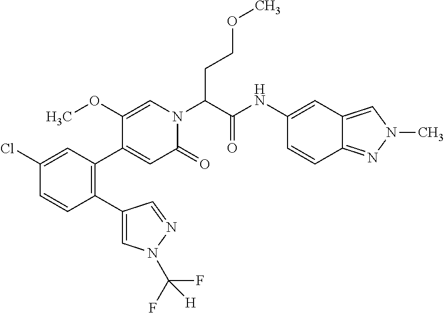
C1(Cl)=CC(C2=CC(=O)N(C(C(NC3=CC4=CN(C)N=C4C=C3)=O)CCOC)C=C2OC)=C(C2=CN(C(F)(F)[H])N=C2)C=C1
